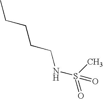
CCCCCNS(=O)(C)=O
